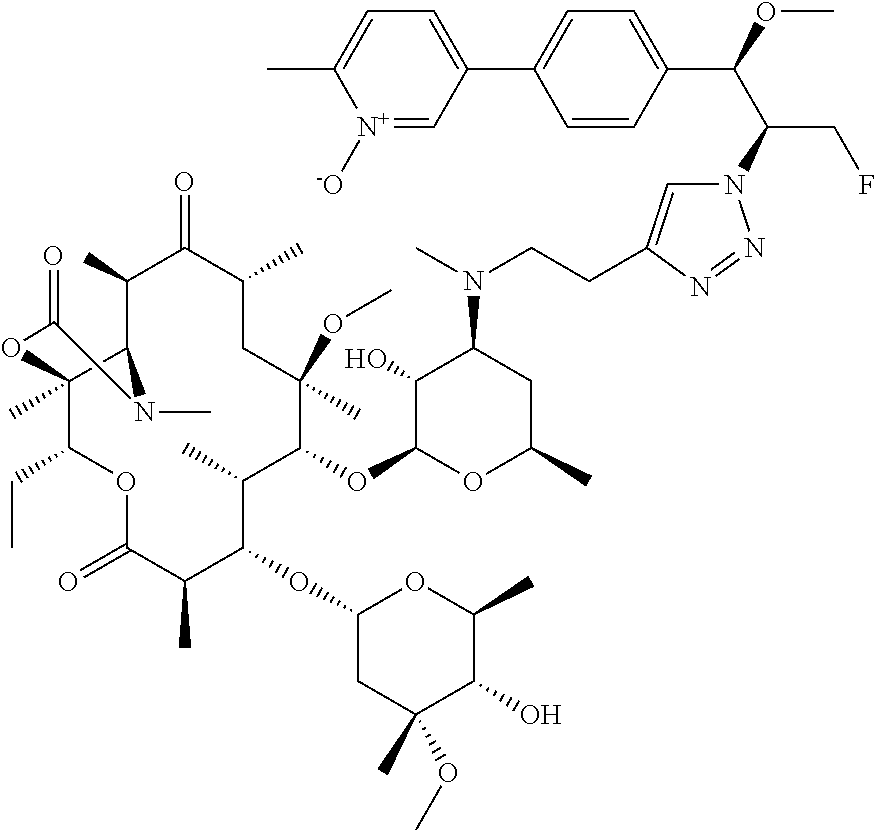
C12(C)C(CC)OC(=O)C(C)C(OC3CC(C)(OC)C(O)C(C)O3)C(C)C(OC3OC(C)CC(N(C)CCC4=CN(C(C(OC)C5=CC=C(C6=CC=C(C)[N+]([-O])=C6)C=C5)CF)N=N4)C3O)C(C)(OC)CC(C)C(=O)C(C)C1N(C)C(=O)O2
